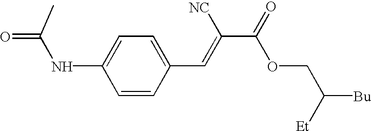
C1(C=C(C(=O)OCC([Bu])[Et])[NC])=CC=C(NC(=O)C)C=C1
